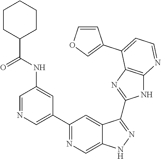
C1=NC=C(C2=NC=C3C(=C2)C(C2=NC4=C(N2)N=CC=C4C2=COC=C2)=NN3)C=C1NC(C1CCCCC1)=O
